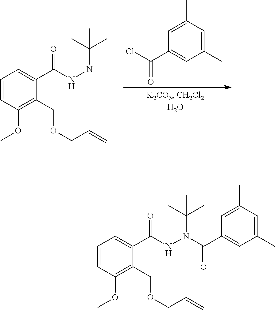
C1=CC(OC)=C(COCC=C)C(C(NNC(C)(C)C)=O)=C1.C1(C)=CC(C(Cl)=O)=CC(C)=C1.C1=CC(OC)=C(COCC=C)C(C(NN(C(C)(C)C)C(C2=CC(C)=CC(C)=C2)=O)=O)=C1
